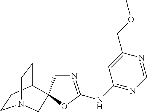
C1CC2CCN1CC21CN=C(NC2=NC=NC(COC)=C2)O1
